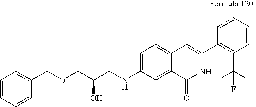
C1(NCC(COCC2=CC=CC=C2)O)=CC=C2C(=C1)C(=O)NC(C1=C(C(F)(F)F)C=CC=C1)=C2
